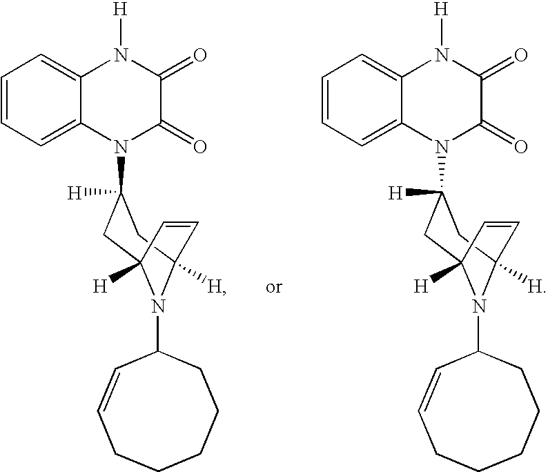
C12=CC=CC=C1N([H])C(=O)C(=O)N2C1([H])CC2([H])N(C3C=CCCCCC3)C([H])(C=C2)C1.C12=CC=CC=C1N([H])C(=O)C(=O)N2C1([H])CC2([H])N(C3C=CCCCCC3)C([H])(C=C2)C1
